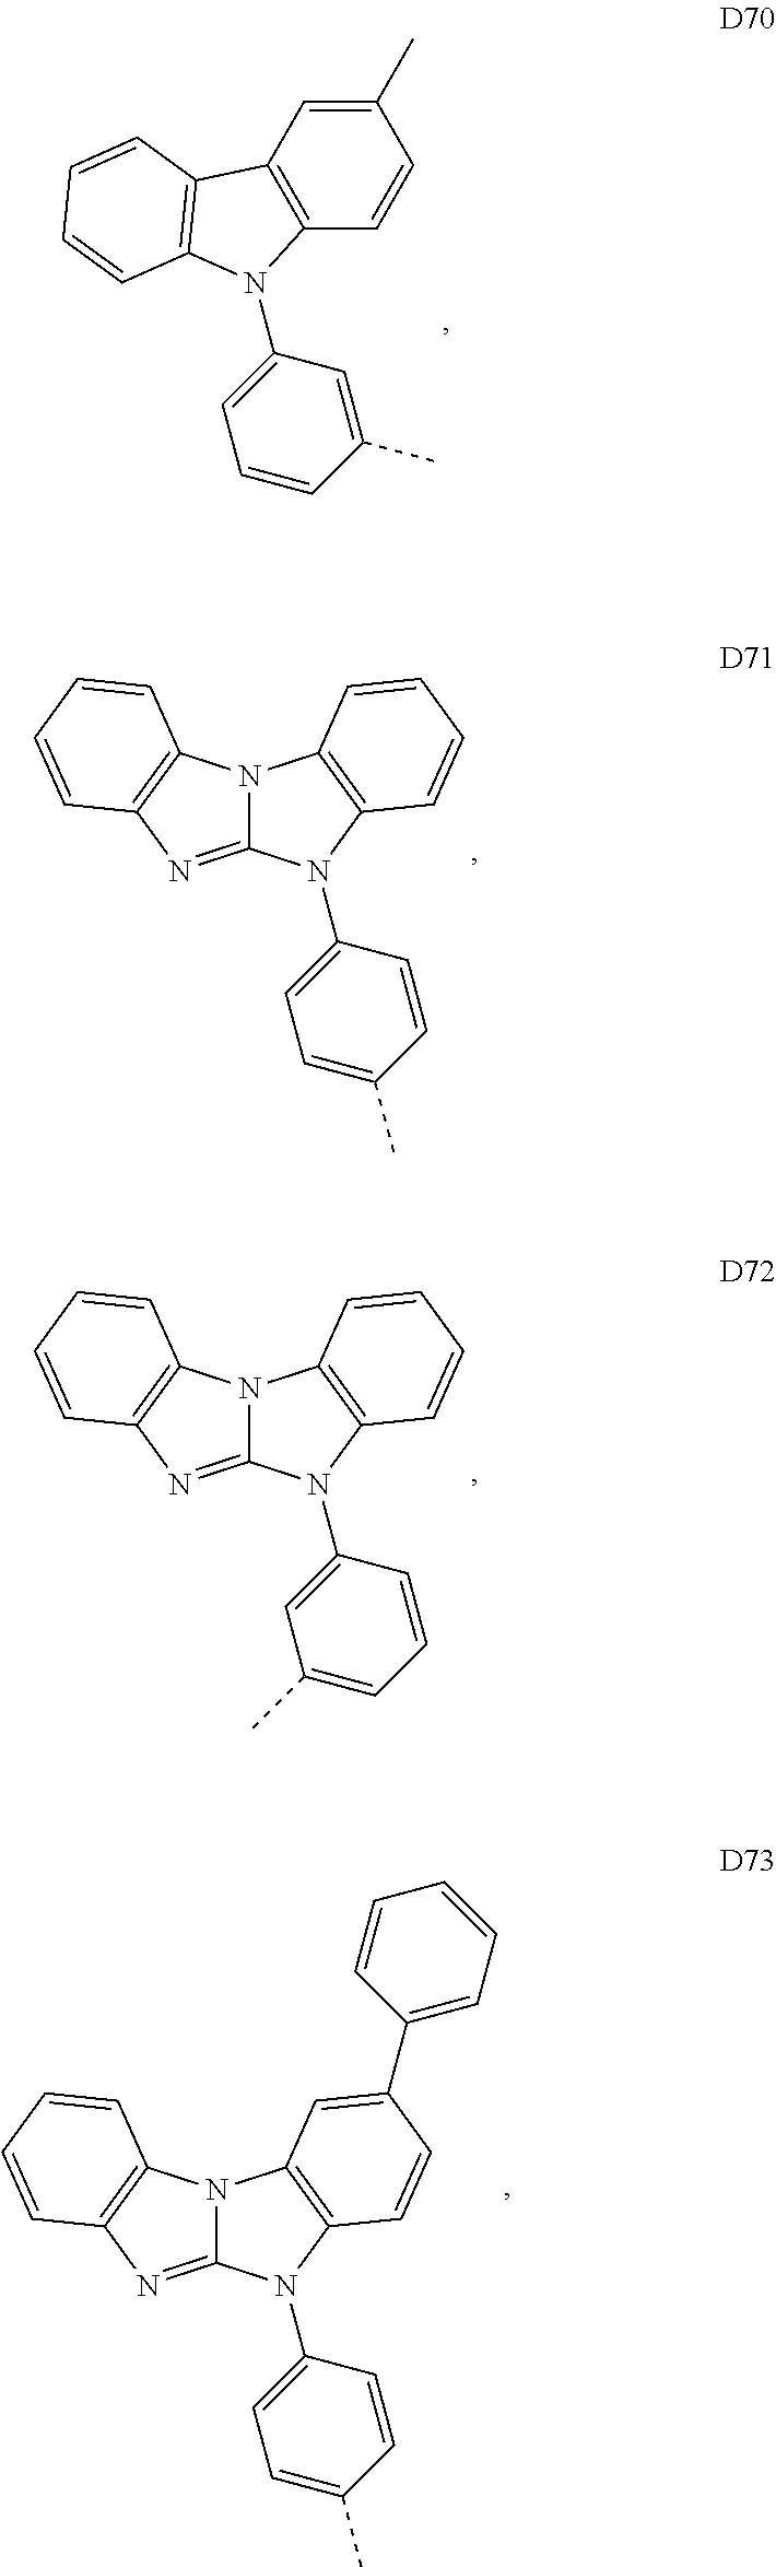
C12=C(C=CC(C)=C1)N(C1=CC=CC(C)=C1)C1=C2C=CC=C1.N12C(=NC3=C1C=CC=C3)N(C1=CC=C(C)C=C1)C1=C2C=CC=C1.N12C(=NC3=C1C=CC=C3)N(C1=CC(C)=CC=C1)C1=C2C=CC=C1.N12C(=NC3=C1C=CC=C3)N(C1=CC=C(C)C=C1)C1=C2C=C(C2=CC=CC=C2)C=C1
